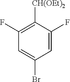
C1=C(Br)C=C(F)C([CH(OEt)2])=C1F
